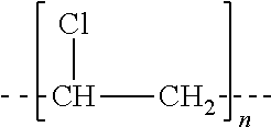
CC(Cl)CC
